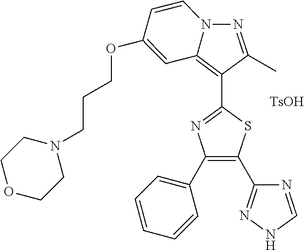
[TsOH].N1=C(C)C(C2=NC(C3=CC=CC=C3)=C(C3=NNC=N3)S2)=C2C=C(OCCCN3CCOCC3)C=CN12
